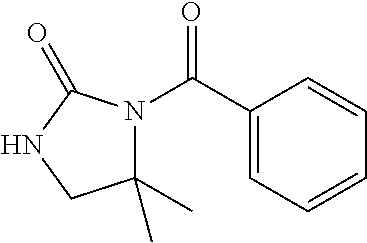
C1(C)(C)N(C(C2=CC=CC=C2)=O)C(=O)NC1
